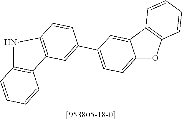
C12=CC=C(C3=CC4=C(C=C3)NC3=C4C=CC=C3)C=C1C1=C(O2)C=CC=C1
